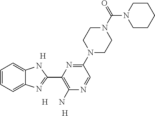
[H].[H].C1=CC=C2C(=C1)NC(C1=C(N)N=CC(N3CCN(C(=O)N4CCCCC4)CC3)=N1)=N2.[H]
